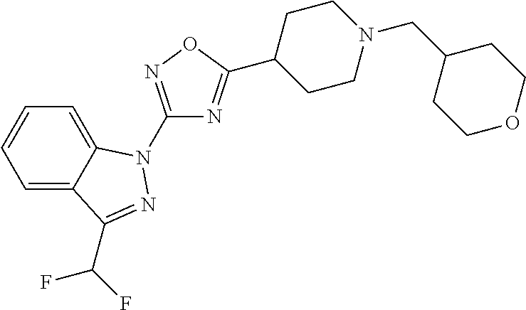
C1=C2C(=CC=C1)C(C(F)F)=NN2C1=NOC(C2CCN(CC3CCOCC3)CC2)=N1
